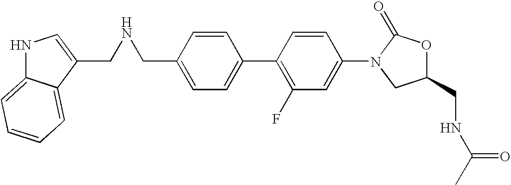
C1=C(CNCC2=CNC3=CC=CC=C23)C=CC(C2=C(F)C=C(N3CC(CNC(C)=O)OC3=O)C=C2)=C1
